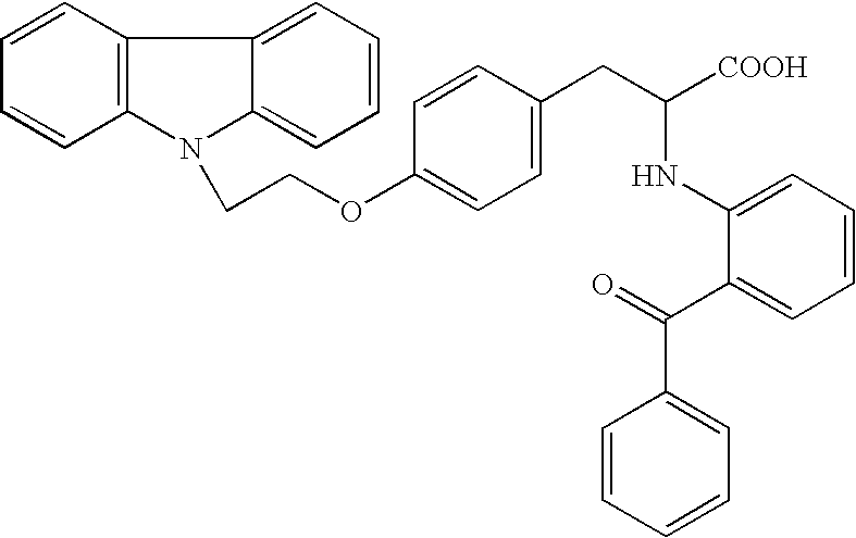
C1=CC(OCCN2C3=C(C4=CC=CC=C42)C=CC=C3)=CC=C1CC([COOH])NC1=CC=CC=C1C(=O)C1=CC=CC=C1
